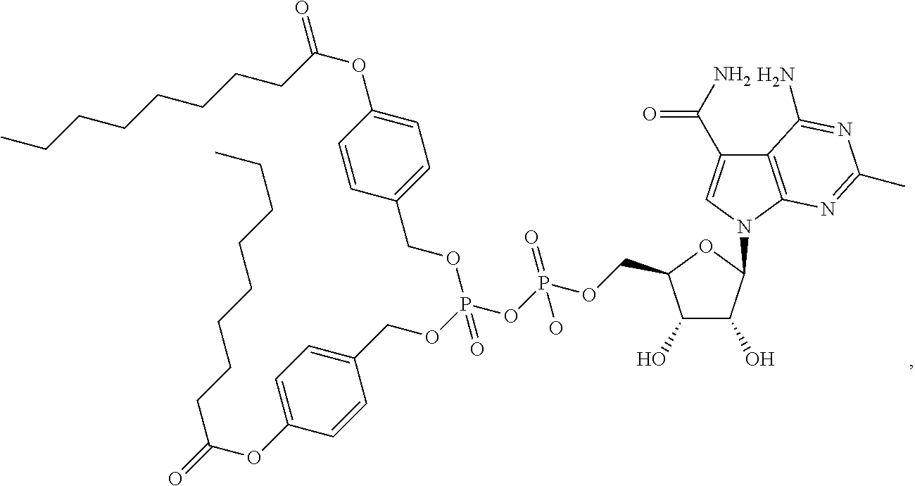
C12=C(N(C3C(O)C(O)C(COP(OP(OCC4=CC=C(OC(=O)CCCCCCCC)C=C4)(OCC4=CC=C(OC(=O)CCCCCCCC)C=C4)=O)(=O)O)O3)C=C1C(N)=O)N=C(C)N=C2N
